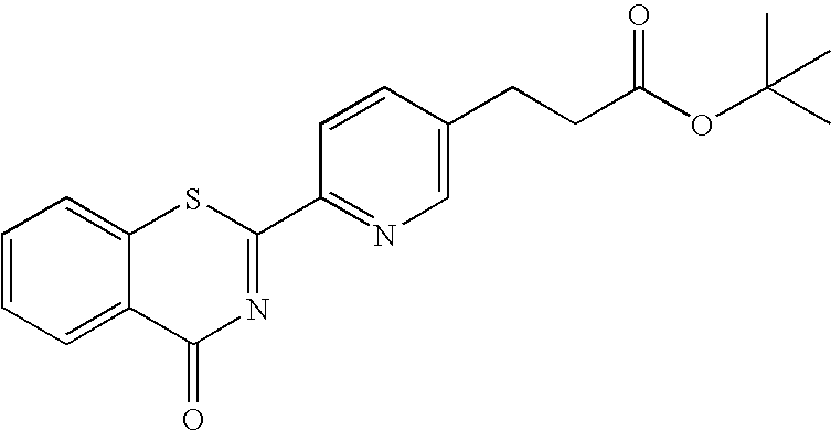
C1=CC(CCC(OC(C)(C)C)=O)=CN=C1C1=NC(=O)C2=CC=CC=C2S1
